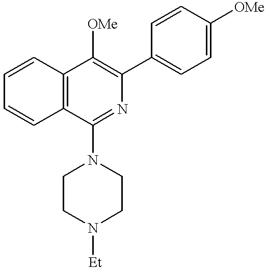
C12=C(C(N3CCN([Et])CC3)=NC(C3=CC=C([OMe])C=C3)=C1[OMe])C=CC=C2
